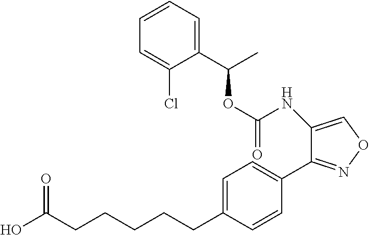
O(C(NC1=CON=C1C1=CC=C(CCCCCC(=O)O)C=C1)=O)C(C)C1=CC=CC=C1Cl
